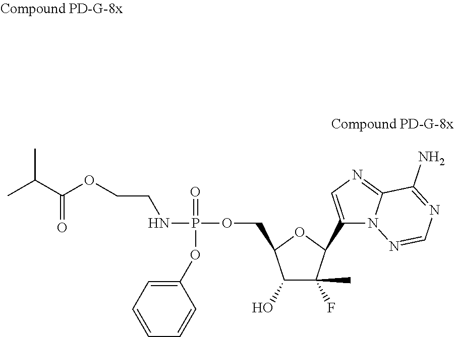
C1(O)C(F)(C)C(C2=CN=C3N2N=CN=C3N)OC1COP(=O)(OC1=CC=CC=C1)NCCOC(=O)C(C)C
